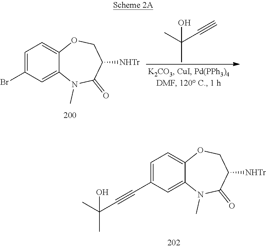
C12=CC=C(Br)C=C1N(C)C(=O)C([NHTr])CO2.CC(C#C)(C)O.C12=CC=C(C#CC(C)(C)O)C=C1N(C)C(=O)C([NHTr])CO2
